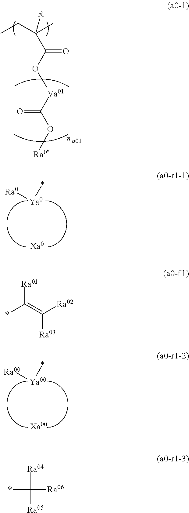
[a01].C(C(O[Va01]C(O[Ra0])=O)=O)(C)(CC)[R].[Xa0].[Ya0]([Ra0])*.[Xa00].[Ya00]([Ra00])*.[Ra01]C(=C([Ra02])[Ra03])*.*C([Ra04])([Ra06])[Ra05]
